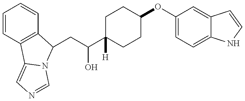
C1=CC2=C(C=C1)C(CC(O)C1([H])CCC(OC3=CC=C4C(=C3)C=CN4)CC1)N1C2=CN=C1
